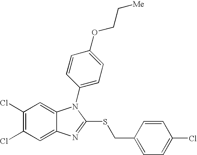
C1(Cl)=C(Cl)C=C2C(=C1)N(C1=CC=C(OCC[Me])C=C1)C(SCC1=CC=C(Cl)C=C1)=N2
